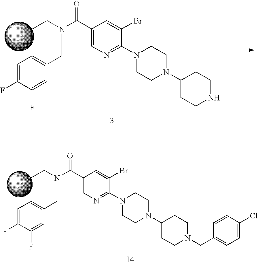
C1(C(N(CC)CC2=CC=C(F)C(F)=C2)=O)=CN=C(N2CCN(C3CCNCC3)CC2)C(Br)=C1.C1(C(N(CC)CC2=CC=C(F)C(F)=C2)=O)=CN=C(N2CCN(C3CCN(CC4=CC=C(Cl)C=C4)CC3)CC2)C(Br)=C1
